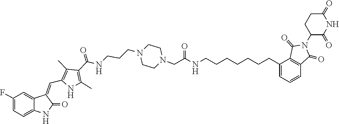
C1CN(CCCNC(C2=C(C)NC(C=C3C4=CC(F)=CC=C4NC3=O)=C2C)=O)CCN1CC(=O)NCCCCCCCC1=CC=CC2=C1C(=O)N(C1CCC(=O)NC1=O)C2=O
